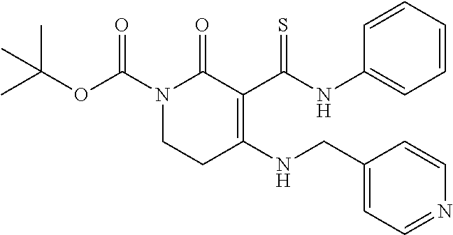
N1(C(OC(C)(C)C)=O)CCC(NCC2=CC=NC=C2)=C(C(NC2=CC=CC=C2)=S)C1=O
